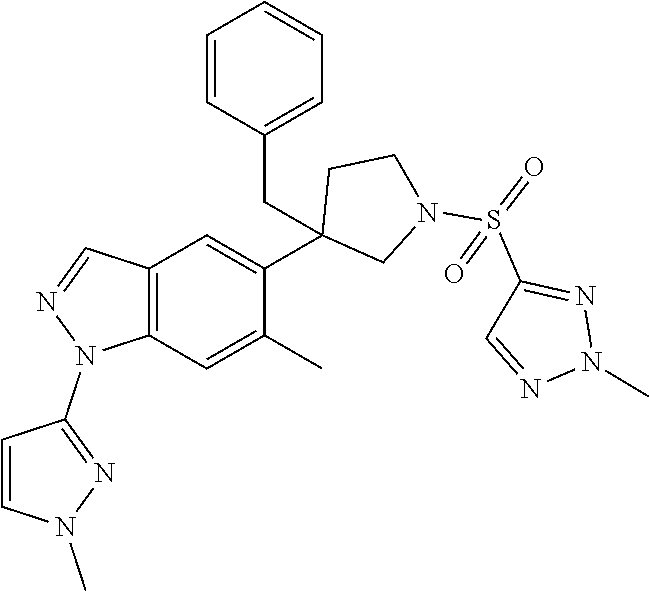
C12=C(C=C(C)C(C3(CC4=CC=CC=C4)CN(S(=O)(C4=NN(C)N=C4)=O)CC3)=C1)N(C1=NN(C)C=C1)N=C2
